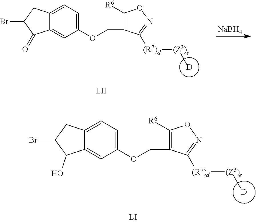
C1(OCC2=C([R6])ON=C2[(R7)d][(Z3)e]C)=CC=C2C(=C1)C(=O)C(Br)C2.[D].[NaBH4].C1(OCC2=C([R6])ON=C2[(R7)d][(Z3)e]C)=CC=C2C(=C1)C(O)C(Br)C2.[D]
